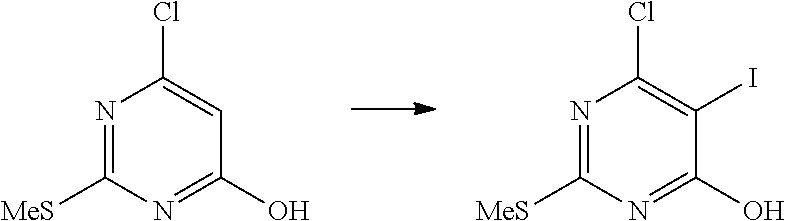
N1=C([MeS])N=C(O)C(I)=C1Cl.N1=C([MeS])N=C(O)C=C1Cl
